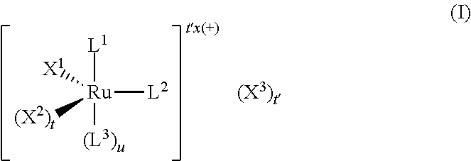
[Ru]([L2])([L1])([(L3)u])([X1])[(X2)t]
